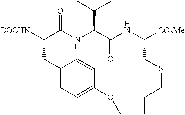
[BOCHN]C1C(=O)NC(C(C)C)C(=O)NC([CO2Me])CSCCCCOC2=CC=C(C1)C=C2
